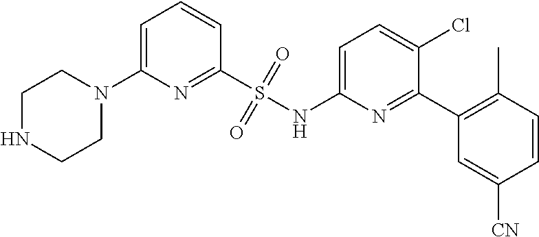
C1=C(N2CCNCC2)N=C(S(NC2=CC=C(Cl)C(C3=C(C)C=CC([CN])=C3)=N2)(=O)=O)C=C1
